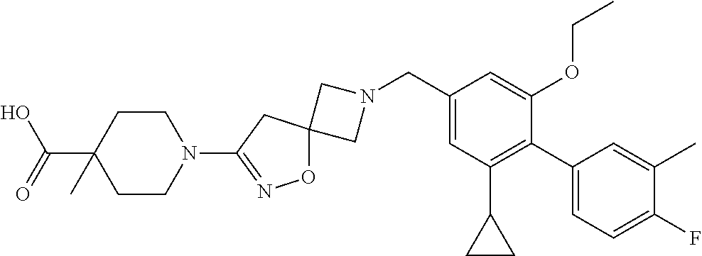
C1N(CC2=CC(C3CC3)=C(C3=CC=C(F)C(C)=C3)C(OCC)=C2)CC12ON=C(N1CCC(C(O)=O)(C)CC1)C2
